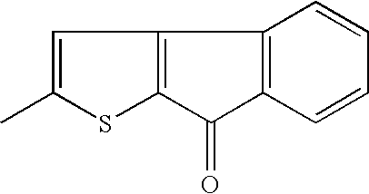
C1=CC2=C(C=C1)C1=C(C2=O)SC(C)=C1
